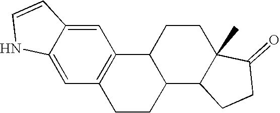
C1=C2C(=CC3=C1C1C(CC3)C3C(C)(CC1)C(=O)CC3)NC=C2
